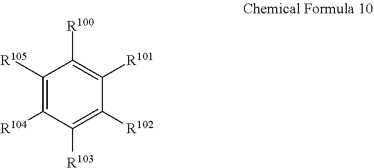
C1([R105])=C([R104])C([R103])=C([R102])C([R101])=C1[R100]
